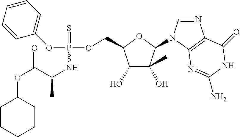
O(P(OCC1C(O)C(O)(C)C(N2C=NC3=C2N=C(N)NC3=O)O1)(=S)NC(C)C(OC1CCCCC1)=O)C1=CC=CC=C1
